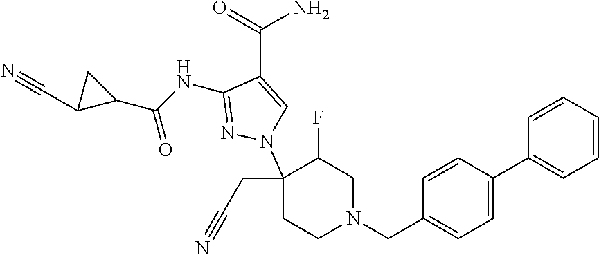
C1(NC(C2CC2C#N)=O)=NN(C2(CC#N)CCN(CC3=CC=C(C4=CC=CC=C4)C=C3)CC2F)C=C1C(=O)N
